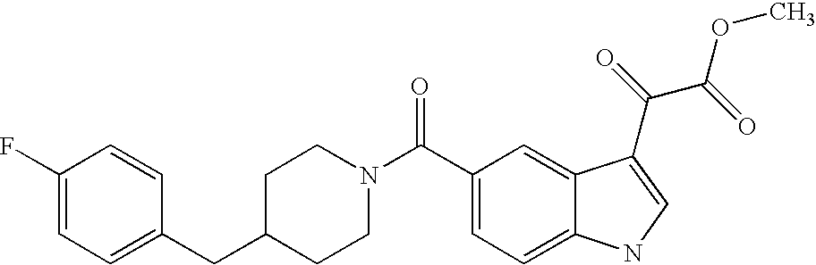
C(C1CCN(C(=O)C2=CC=C3C(=C2)C(C(=O)C(=O)OC)=CN3)CC1)C1=CC=C(F)C=C1
